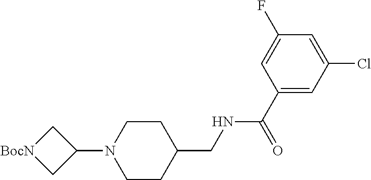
C1(N2CCC(CNC(C3=CC(Cl)=CC(F)=C3)=O)CC2)C[BocN]C1
